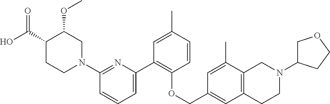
C1(N2CC(OC)C(C(O)=O)CC2)=NC(C2=C(OCC3=CC4=C(C(C)=C3)CN(C3COCC3)CC4)C=CC(C)=C2)=CC=C1
